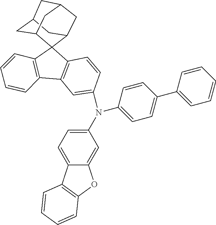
C1(N(C2=CC3=C(C4(C5=C3C=CC=C5)C3CC5CC(CC4C5)C3)C=C2)C2=CC=C(C3=CC=CC=C3)C=C2)=CC=C2C(=C1)OC1=C2C=CC=C1
